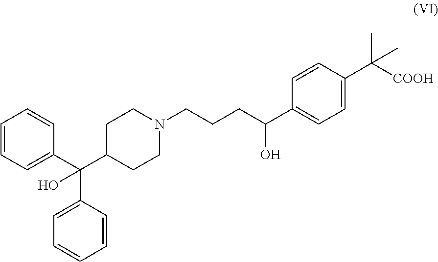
C1=CC=C(C(C2=CC=CC=C2)(O)C2CCN(CCCC(O)C3=CC=C(C(C)([COOH])C)C=C3)CC2)C=C1
